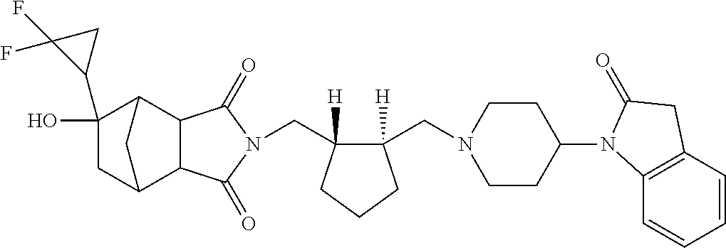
C(C1([H])C(CN2CCC(N3C4=C(C=CC=C4)CC3=O)CC2)([H])CCC1)N1C(=O)C2C3CC(O)(C4CC4(F)F)C(C2C1=O)C3
